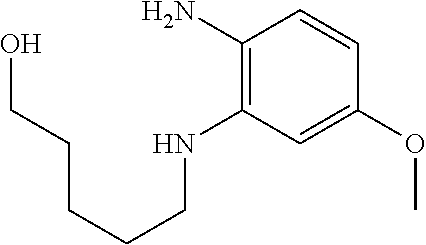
OCCCCCNC1=C(N)C=CC(OC)=C1
